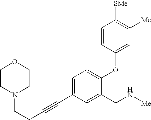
C1=C(C#CCCN2CCOCC2)C=C(CN[Me])C(OC2=CC([Me])=C([SMe])C=C2)=C1
